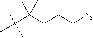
CC(C(CCC[N3])(C)C)(C)C
